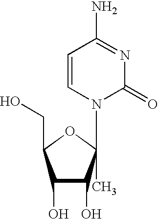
N1=C(N)C=CN(C2(C)OC(CO)C(O)C2O)C1=O
